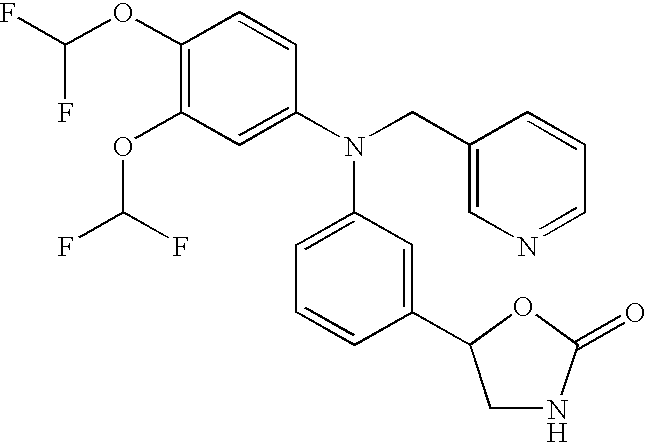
C1(OC(F)F)=C(OC(F)F)C=C(N(CC2=CN=CC=C2)C2=CC=CC(C3CNC(=O)O3)=C2)C=C1
